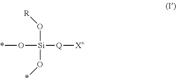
*O[Si]([Q][X+])(O[R])O*
